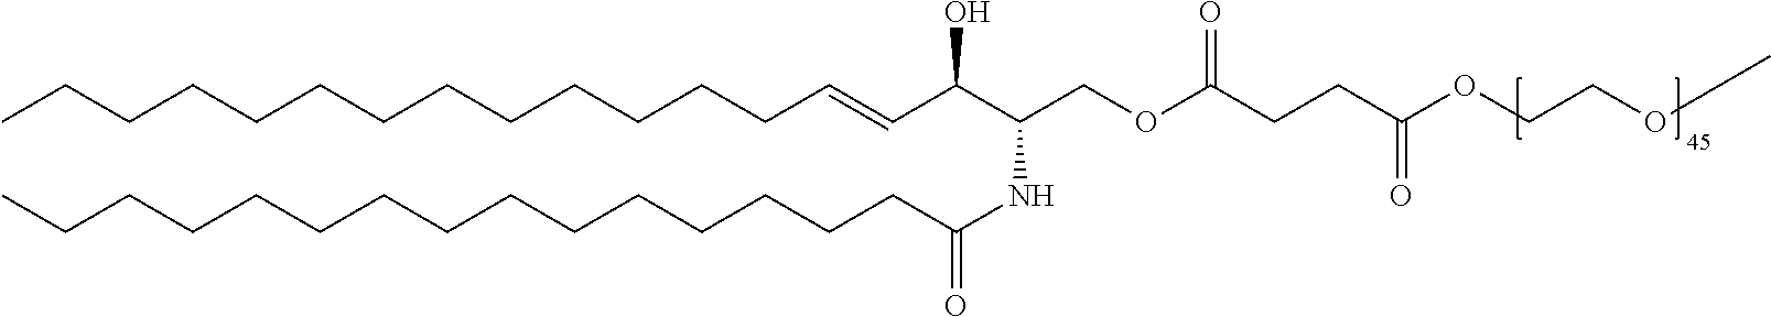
CCCCCCCCCCCCCC=CC(C(NC(=O)CCCCCCCCCCCCCCC)COC(CCC(OCCOC)=O)=O)O
